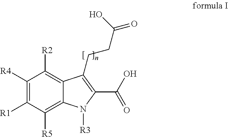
C1([R4])=C([R1])C([R5])=C2C(=C1[R2])C(CCC(O)=O)=C(C(O)=O)N2[R3]
